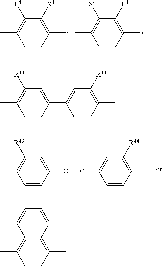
C1=CC(C)=C([X4])C([L4])=C1C.C1=CC(C)=C([L4])C([X4])=C1C.C1=CC(C2=CC([R44])=C(C)C=C2)=CC([R43])=C1C.C1=CC(C#CC2=CC([R44])=C(C)C=C2)=CC([R43])=C1C.C1=CC(C)=C2C(=C1C)C=CC=C2
